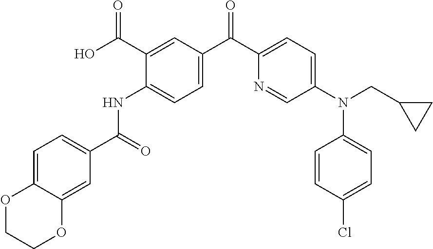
C1=C2C(=CC(C(=O)NC3=CC=C(C(C4=CC=C(N(CC5CC5)C5=CC=C(Cl)C=C5)C=N4)=O)C=C3C(O)=O)=C1)OCCO2
